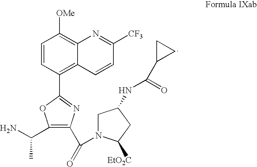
C12=C(C3=NC(C(=O)N4CC(NC(=O)C5CC5)CC4[EtO2C])=C(C(N)C)O3)C=CC([OMe])=C1N=C([CF3])C=C2
